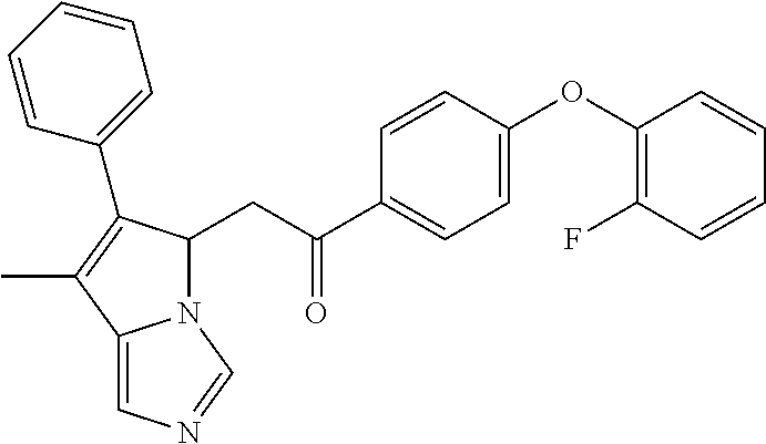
C1=CC(OC2=C(F)C=CC=C2)=CC=C1C(=O)CC1N2C(=CN=C2)C(C)=C1C1=CC=CC=C1
